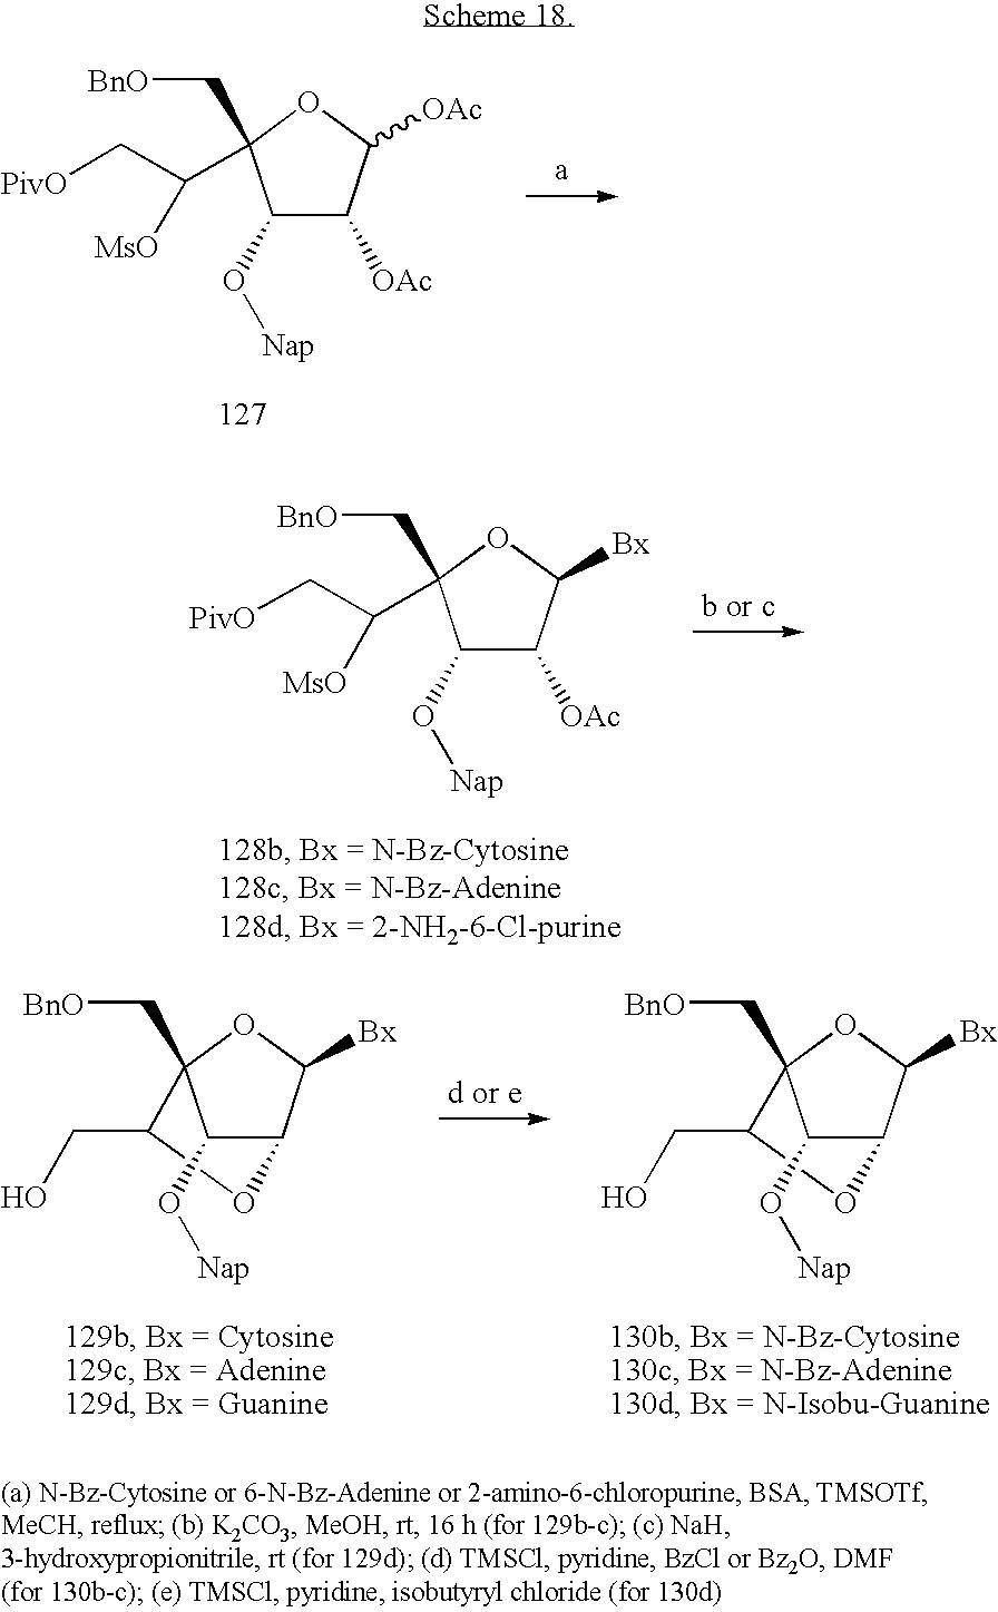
C1(O[Nap])C([OAc])C([OAc])OC1(C(C[PivO])[MsO])C[BnO].C1(O[Nap])C([OAc])C([Bx])OC1(C(C[PivO])[MsO])C[BnO].C12C([Bx])OC(C[BnO])(C(CO)O1)C2O[Nap].C12C([Bx])OC(C[BnO])(C(CO)O1)C2O[Nap]
